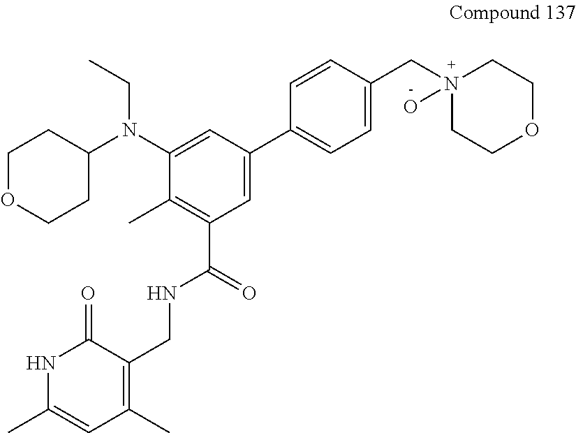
C1=C(N(C2CCOCC2)CC)C(C)=C(C(NCC2=C(C)C=C(C)NC2=O)=O)C=C1C1=CC=C(CN2(O)CCOCC2)C=C1
